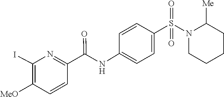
C1CN(S(=O)(=O)C2=CC=C(NC(C3=NC(I)=C([MeO])C=C3)=O)C=C2)C([Me])CC1
